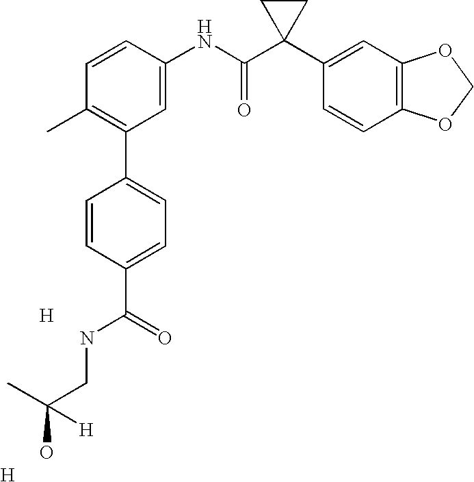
C1=CC(NC(C2(C3=CC4=C(C=C3)OCO4)CC2)=O)=CC(C2=CC=C(C(=O)NCC(C)([H])O)C=C2)=C1C.[H].[H]
